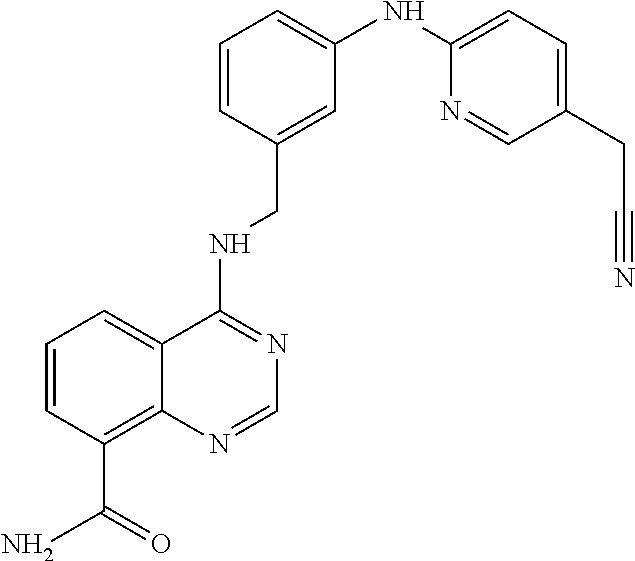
C1=CC(C(N)=O)=C2C(=C1)C(NCC1=CC(NC3=CC=C(CC#N)C=N3)=CC=C1)=NC=N2
